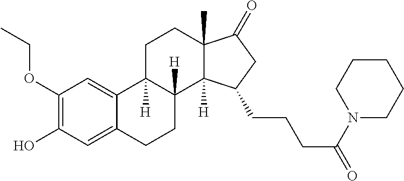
C1(OCC)=C(O)C=C2C(=C1)C1([H])C([H])(CC2)C2([H])C(C)(CC1)C(=O)CC2CCCC(N1CCCCC1)=O
